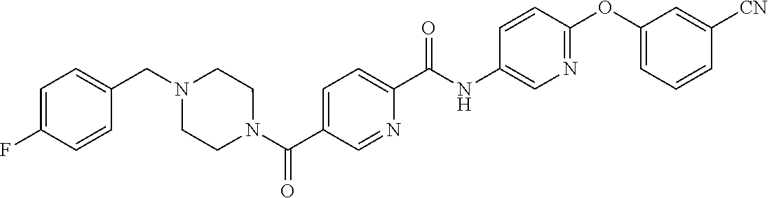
C1(OC2=NC=C(NC(C3=CC=C(C(N4CCN(CC5=CC=C(F)C=C5)CC4)=O)C=N3)=O)C=C2)=CC=CC([CN])=C1
